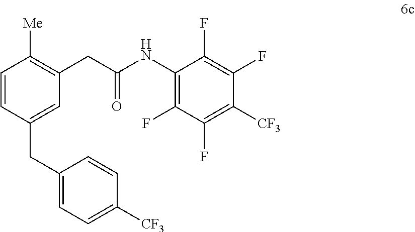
C1=CC(CC2=CC=C([CF3])C=C2)=CC(CC(NC2=C(F)C(F)=C([CF3])C(F)=C2F)=O)=C1[Me]
